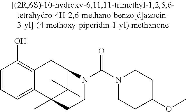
C1=CC=C2C(=C1O)CC1C(C)(C)C2(C)CCN1C(N1CCC(OC)CC1)=O
